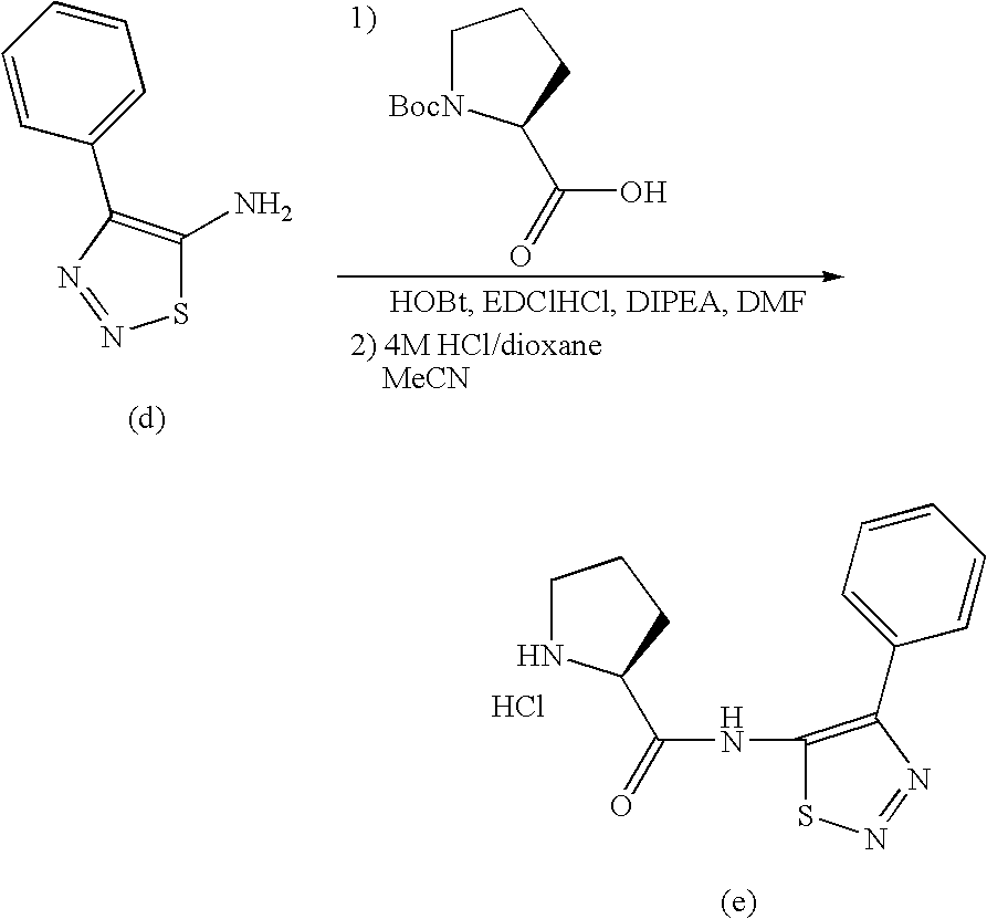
C1NC(C(=O)NC2=C(C3=CC=CC=C3)N=NS2)CC1.Cl.C1(N)=C(C2=CC=CC=C2)N=NS1.C1[BocN]C(C(=O)O)CC1
